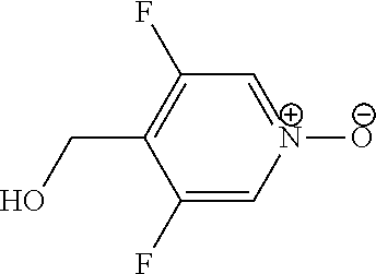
C1(F)=C[N+]([O-])=CC(F)=C1CO
